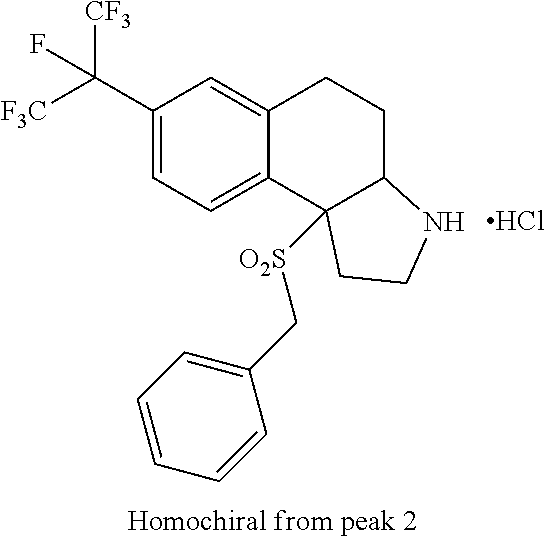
C1(C([CF3])([F3C])F)=CC=C2C(=C1)CCC1C2([O2S]CC2=CC=CC=C2)CCN1.Cl
